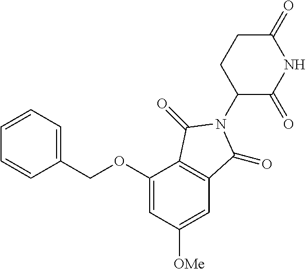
C1(OCC2=CC=CC=C2)=CC([OMe])=CC2=C1C(=O)N(C1C(=O)NC(=O)CC1)C2=O
